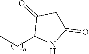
C1(CC)NC(=O)CC1=O
